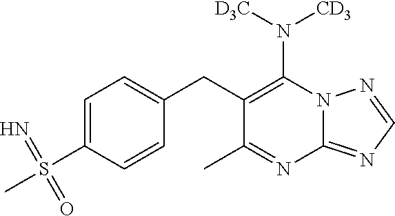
N(C1=C(CC2=CC=C(S(C)(=N)=O)C=C2)C(C)=NC2=NC=NN12)([D3C])[CD3]
